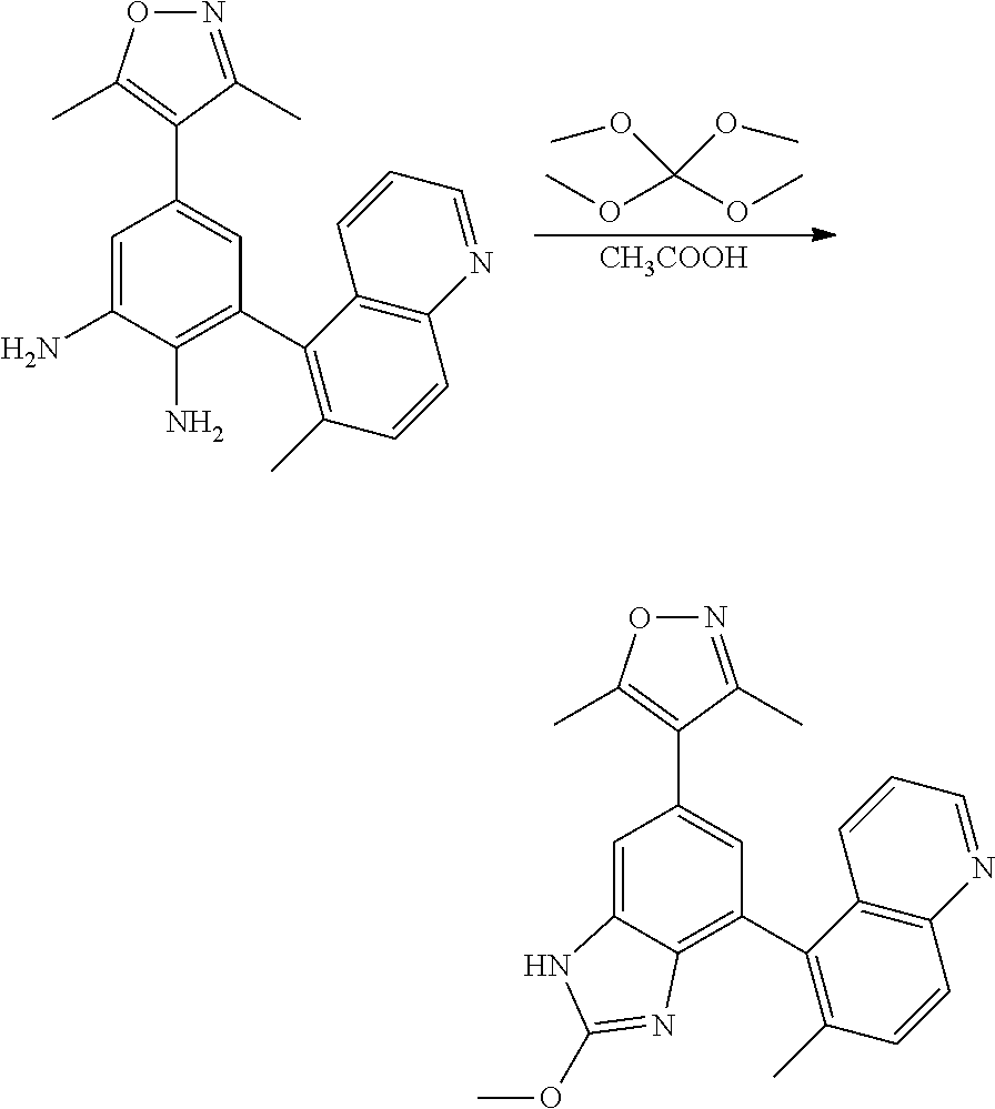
[CH3COOH].COC(OC)(OC)OC.C1=C(N)C(N)=C(C2=C(C)C=CC3=C2C=CC=N3)C=C1C1=C(C)ON=C1C.C1=C2C(=C(C3=C(C)C=CC4=C3C=CC=N4)C=C1C1=C(C)ON=C1C)N=C(OC)N2
